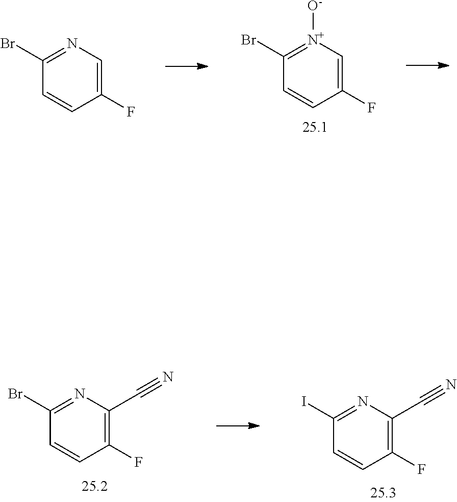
C1(F)=C[N+]([O-])=C(Br)C=C1.C1(F)=CN=C(Br)C=C1.C1(F)=C(C#N)N=C(Br)C=C1.C1(F)=C(C#N)N=C(I)C=C1
